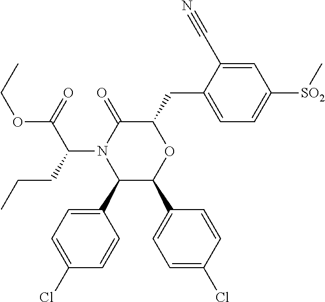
C1(C2=CC=C(Cl)C=C2)C(C2=CC=C(Cl)C=C2)OC(CC2=CC=C([SO2]C)C=C2C#N)C(=O)N1C(C(=O)OCC)CCC
